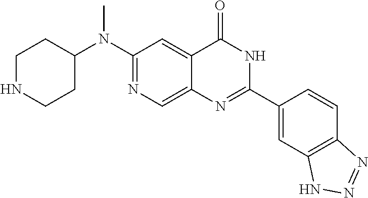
C1NCCC(N(C2=NC=C3C(=C2)C(=O)NC(C2=CC4=C(C=C2)N=NN4)=N3)C)C1
